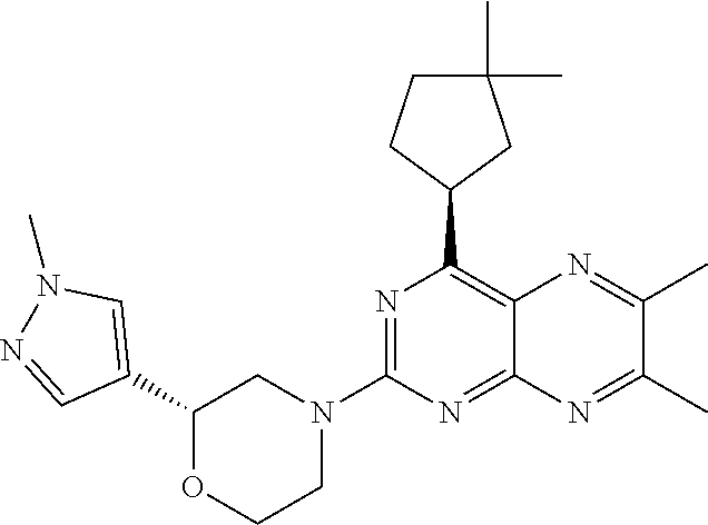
N1=C(N2CC(C3=CN(C)N=C3)OCC2)N=C2C(=C1C1CC(C)(C)CC1)N=C(C)C(C)=N2
